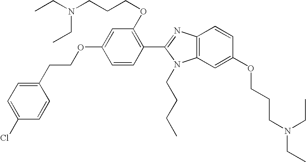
C1=C(OCCC2=CC=C(Cl)C=C2)C=CC(C2=NC3=C(N2CCCC)C=C(OCCCN(CC)CC)C=C3)=C1OCCCN(CC)CC
